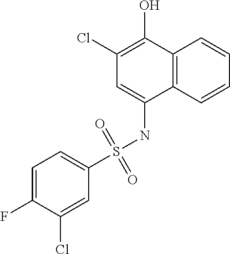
C12=C(C=CC=C1)C(NS(C1=CC=C(F)C(Cl)=C1)(=O)=O)=CC(Cl)=C2O
